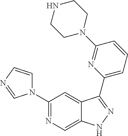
C1(N2C=CN=C2)=NC=C2C(=C1)C(C1=CC=CC(N3CCNCC3)=N1)=NN2
